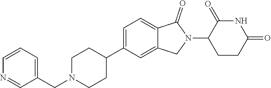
C1N(CC2=CC=CN=C2)CCC(C2=CC=C3C(=C2)CN(C2CCC(=O)NC2=O)C3=O)C1
